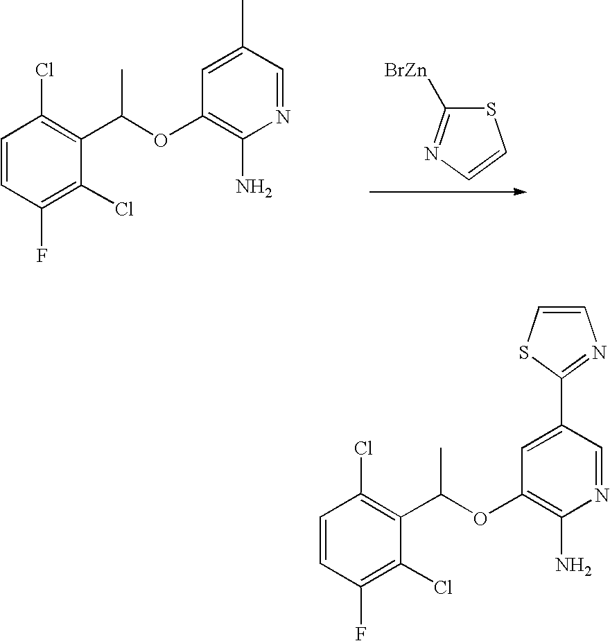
O(C1=C(N)N=CC(C2=NC=CS2)=C1)C(C)C1=C(Cl)C=CC(F)=C1Cl.O(C1=C(N)N=CC(C)=C1)C(C)C1=C(Cl)C=CC(F)=C1Cl.S1C([BrZn])=NC=C1
